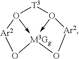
O12->[M3Gg]3(-O([T3]1)[Ar2]O3)O[Ar2]2
